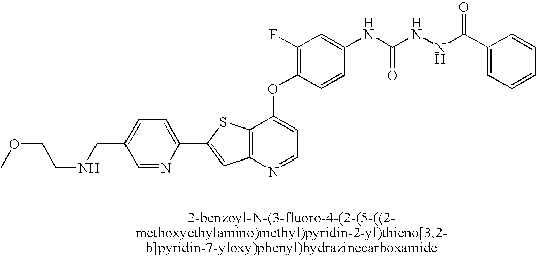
C12=C(SC(C3=CC=C(CNCCOC)C=N3)=C1)C(OC1=C(F)C=C(NC(=O)NNC(=O)C3=CC=CC=C3)C=C1)=CC=N2
